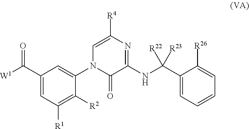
[W1]C(C1=CC([R1])=C([R2])C(N2C(=O)C(NC(C3=CC=CC=C3[R26])([R22])[R23])=NC([R4])=C2)=C1)=O
